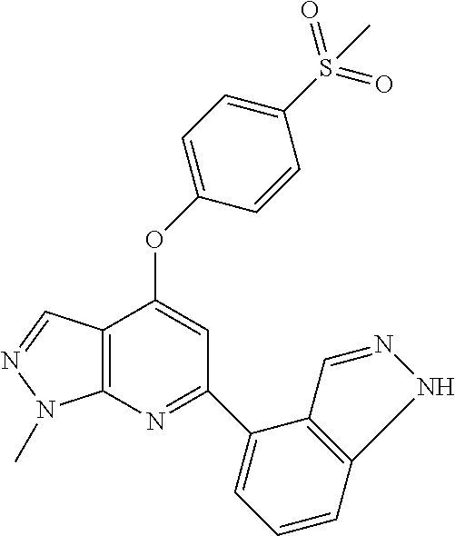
C12=C(N=C(C3=CC=CC4=C3C=NN4)C=C1OC1=CC=C(S(=O)(=O)C)C=C1)N(C)N=C2
